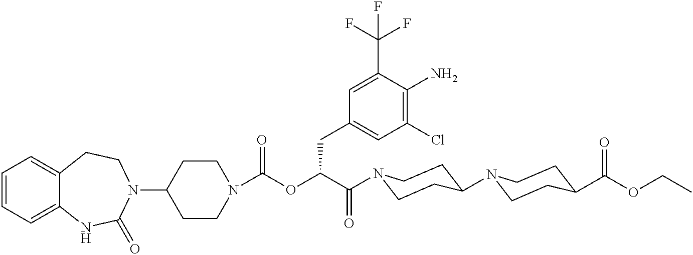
C1(N2CCC3=CC=CC=C3NC2=O)CCN(C(OC(C(=O)N2CCC(N3CCC(C(OCC)=O)CC3)CC2)CC2=CC(Cl)=C(N)C(C(F)(F)F)=C2)=O)CC1
